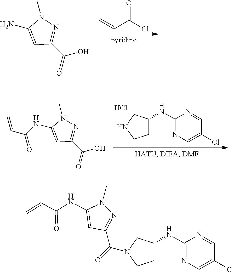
O=C(Cl)C=C.C1(C(=O)O)=NN(C)C(N)=C1.C1(C(=O)O)=NN(C)C(NC(C=C)=O)=C1.C1(NC2CCNC2)=NC=C(Cl)C=N1.Cl.C1(NC2CCN(C(C3=NN(C)C(NC(C=C)=O)=C3)=O)C2)=NC=C(Cl)C=N1
